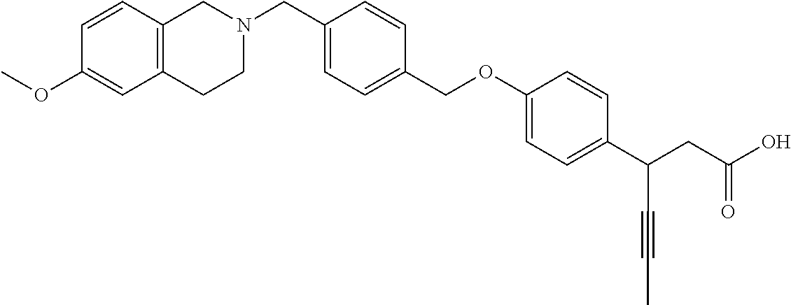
N1(CC2=CC=C(COC3=CC=C(C(CC(O)=O)C#CC)C=C3)C=C2)CC2=C(CC1)C=C(OC)C=C2
